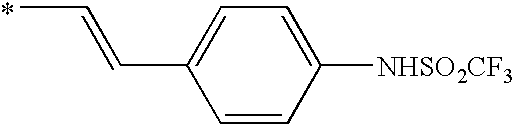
CC=CC1=CC=C([NHSO2CF3])C=C1.*
